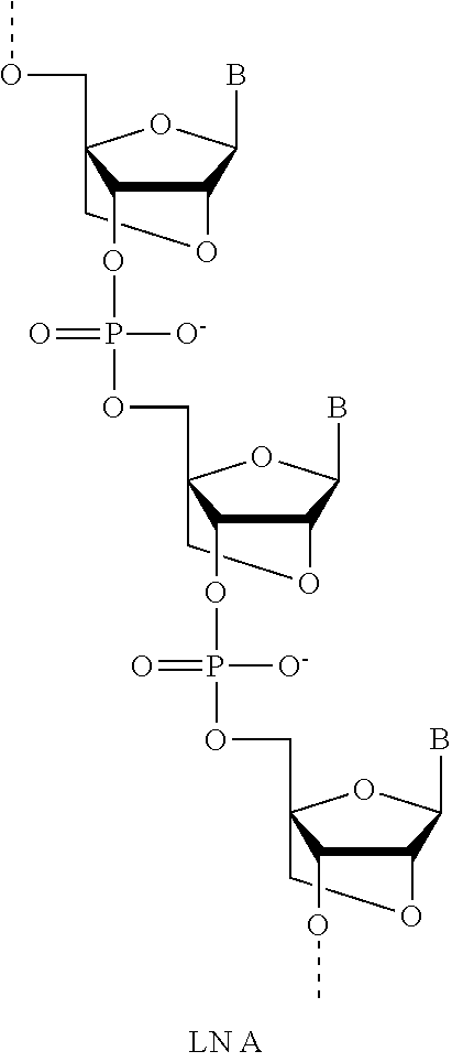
C12C(OP(OCC34C(OP(OCC56C(OC)C(C(B)O5)OC6)([O-])=O)C(C(B)O3)OC4)([O-])=O)C(COC)(OC1B)CO2
